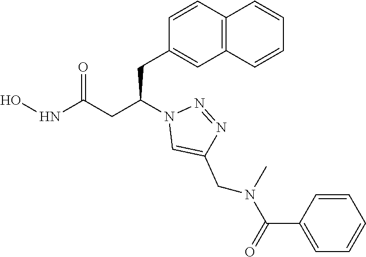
C1(CC(CC(NO)=O)N2C=C(CN(C)C(=O)C3=CC=CC=C3)N=N2)=CC2=C(C=C1)C=CC=C2
